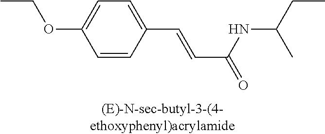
C1=CC(C=CC(=O)NC(C)CC)=CC=C1OCC
